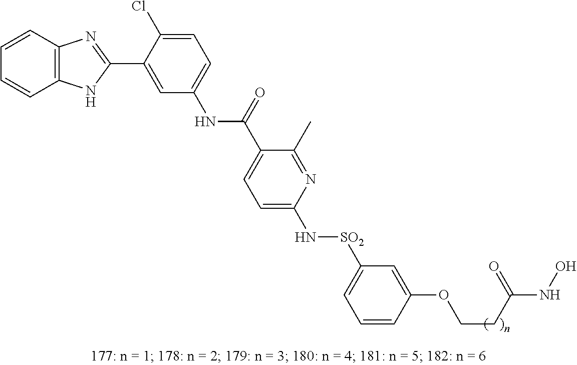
N(C1=CC=C(Cl)C(C2=NC3=C(N2)C=CC=C3)=C1)C(=O)C1=CC=C(N[SO2]C2=CC=CC(OCCC(=O)NO)=C2)N=C1C
